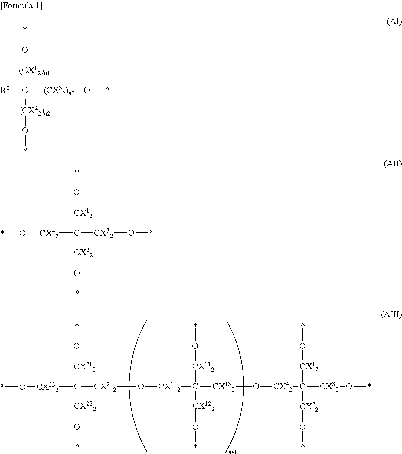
*O[CX212]C([CX232]O*)([CX242]O[CX142]C([CX112]O*)([CX132]O[CX42]C([CX32]O*)([CX12]O*)[CX22]O*)[CX122]O*)[CX222]O*.*O[(CX12)n1]C([R0])([(CX32)n3]O*)[(CX22)n2]O*.*O[CX12]C([CX42]O*)([CX32]O*)[CX22]O*
